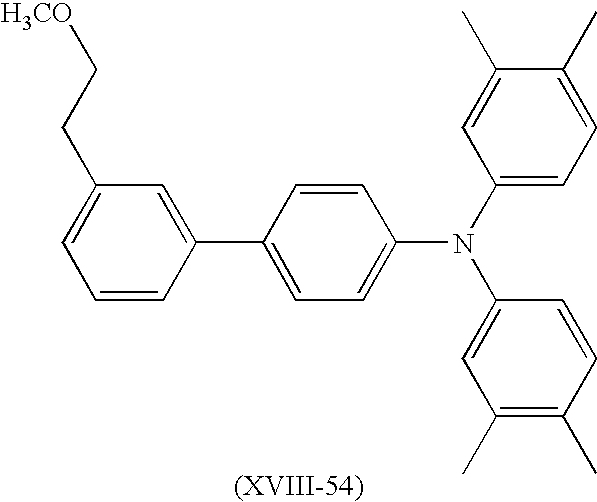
[H3CO]CCC1=CC=CC(C2=CC=C(N(C3=CC=C(C)C(C)=C3)C3=CC(C)=C(C)C=C3)C=C2)=C1
